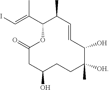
OC1C([OH])(C)CCC(O)CC(=O)OC(C(=CI)C)C(C)C=C1
